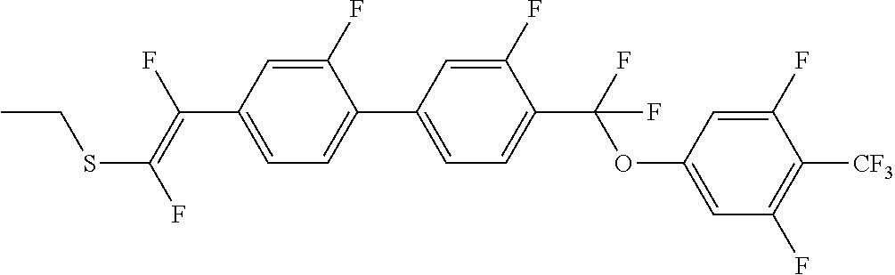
C(C1=CC=C(C2=CC=C(C(OC3=CC(F)=C([CF3])C(F)=C3)(F)F)C(F)=C2)C(F)=C1)(=C(F)SCC)F
